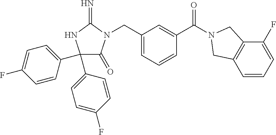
C1(C2=CC=C(F)C=C2)(C2=CC=C(F)C=C2)C(=O)N(CC2=CC=CC(C(=O)N3CC4=C(C=CC=C4F)C3)=C2)C(=N)N1
